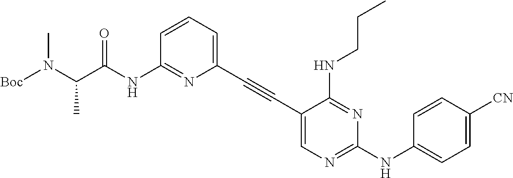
N1=C(NC(C(N([Boc])C)C)=O)C=CC=C1C#CC1=CN=C(NC2=CC=C([CN])C=C2)N=C1NCCC
